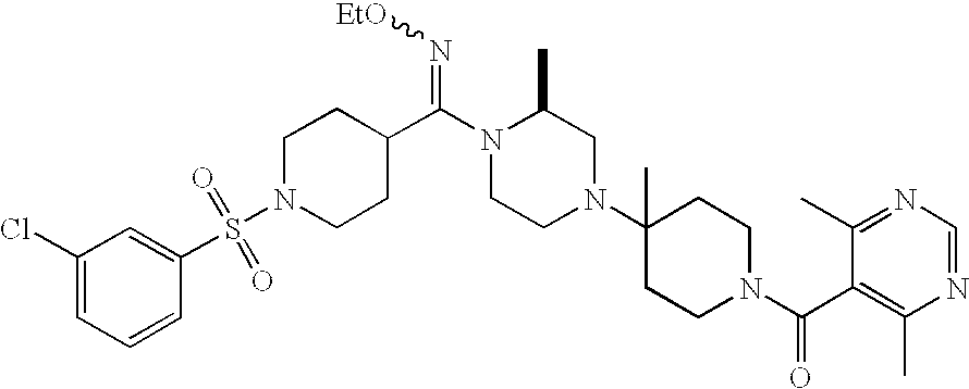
N1(S(C2=CC(Cl)=CC=C2)(=O)=O)CCC(C(N2CCN(C3(C)CCN(C(C4=C(C)N=CN=C4C)=O)CC3)CC2C)=N[EtO])CC1
